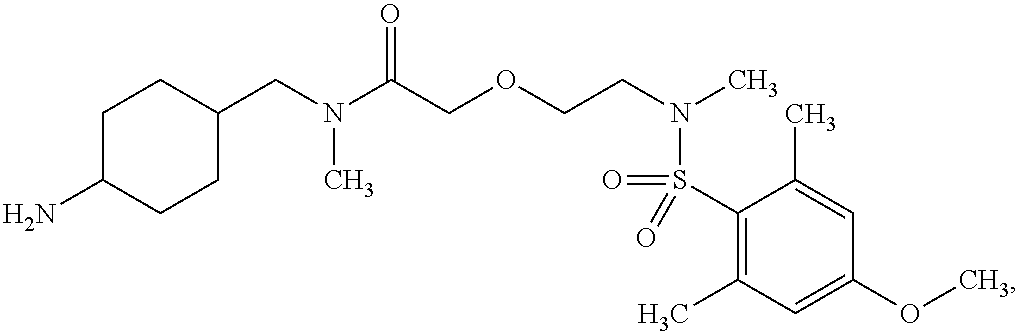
C1C(N)CCC(CN(C(COCCN(C)S(=O)(C2=C(C)C=C(OC)C=C2C)=O)=O)C)C1
